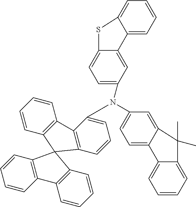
C1=C2C(=CC(N(C3=CC=C4C(=C3)C3=CC=CC=C3S4)C3=CC=CC4=C3C3=C(C=CC=C3)C43C4=C(C=CC=C4)C4=C3C=CC=C4)=C1)C(C)(C)C1=CC=CC=C21
